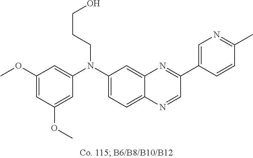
C1(OC)=CC(OC)=CC(N(C2=CC=C3C(=C2)N=C(C2=CN=C(C)C=C2)C=N3)CCCO)=C1
